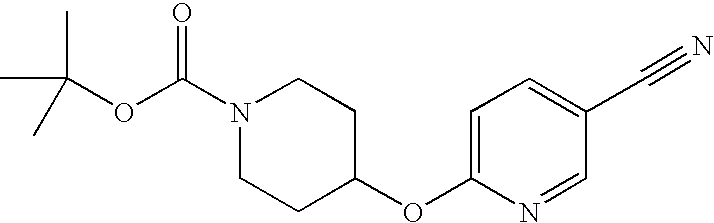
N1(C(OC(C)(C)C)=O)CCC(OC2=CC=C(C#N)C=N2)CC1
